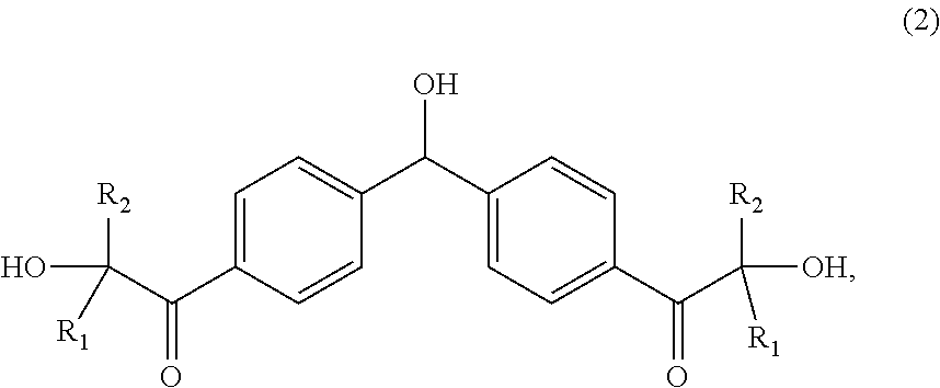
OC(C1=CC=C(C(C([OH])([R2])[R1])=O)C=C1)C1=CC=C(C(C(O)([R2])[R1])=O)C=C1
